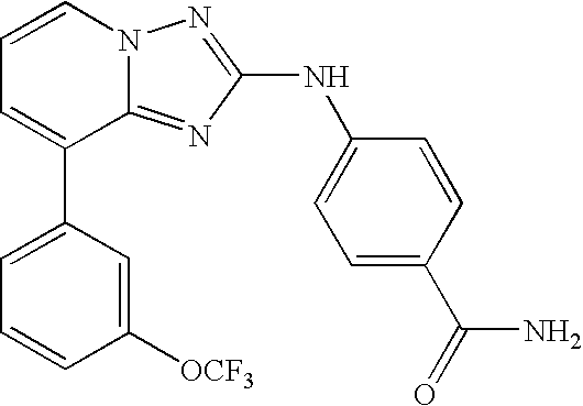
C1=C(C2=CC=CN3C2=NC(NC2=CC=C(C(=O)N)C=C2)=N3)C=C([OCF3])C=C1
